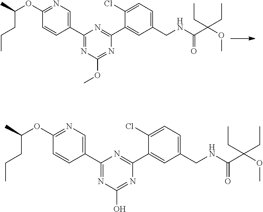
N(C(=O)C(OC)(CC)CC)CC1=CC=C(Cl)C(C2=NC(C3=CN=C(OC(CCC)C)C=C3)=NC(OC)=N2)=C1.N(C(=O)C(OC)(CC)CC)CC1=CC=C(Cl)C(C2=NC(C3=CN=C(OC(CCC)C)C=C3)=NC(O)=N2)=C1
